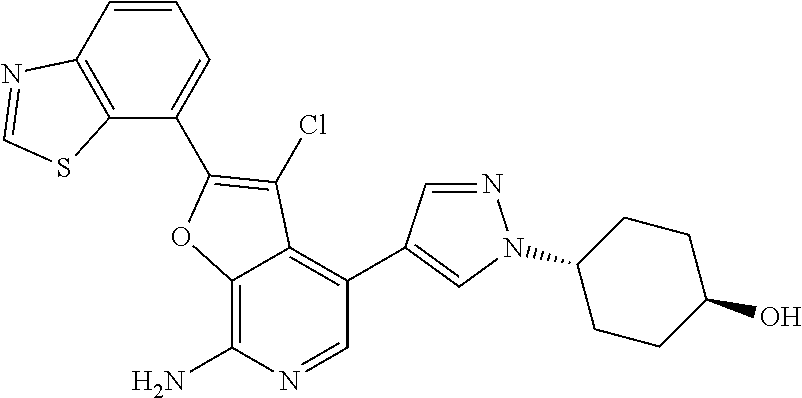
C12=C(N)N=CC(C3=CN(C4CCC(O)CC4)N=C3)=C1C(Cl)=C(C1=CC=CC3=C1SC=N3)O2
